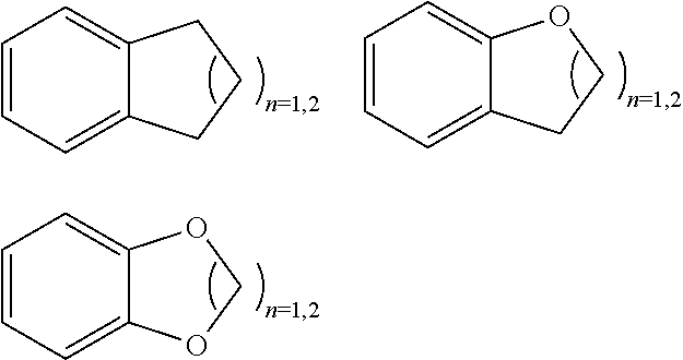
C1=CC=C2C(=C1)CCC2.C1=CC=C2C(=C1)OCC2.C1=CC=C2C(=C1)OCO2
